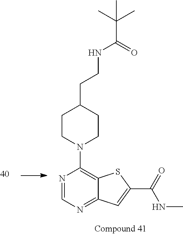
C1CN(C2=C3C(=NC=N2)C=C(C(=O)NC)S3)CCC1CCNC(C(C)(C)C)=O
